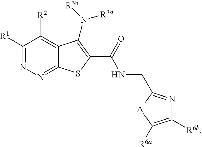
C1([R1])=NN=C2C(=C1[R2])C(N([R3a])[R3b])=C(C(=O)NCC1=NC([R6b])=C([R6a])[A1]1)S2
